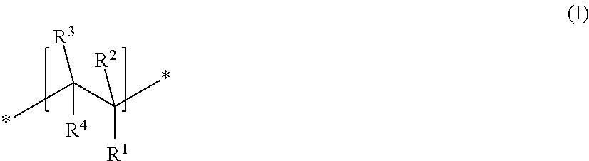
*C(C(*)([R1])[R2])([R3])[R4]
